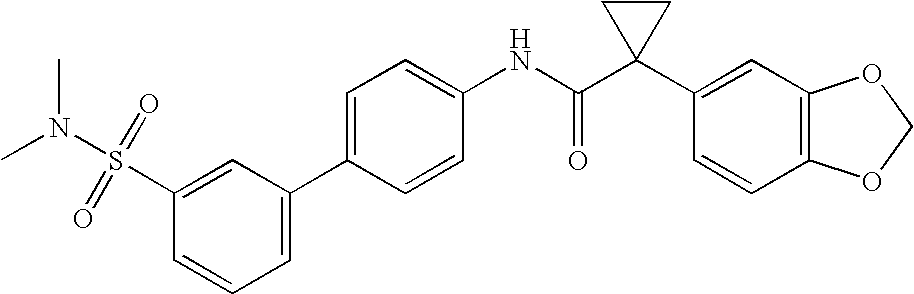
C1(NC(C2(C3=CC4=C(C=C3)OCO4)CC2)=O)=CC=C(C2=CC=CC(S(=O)(=O)N(C)C)=C2)C=C1
